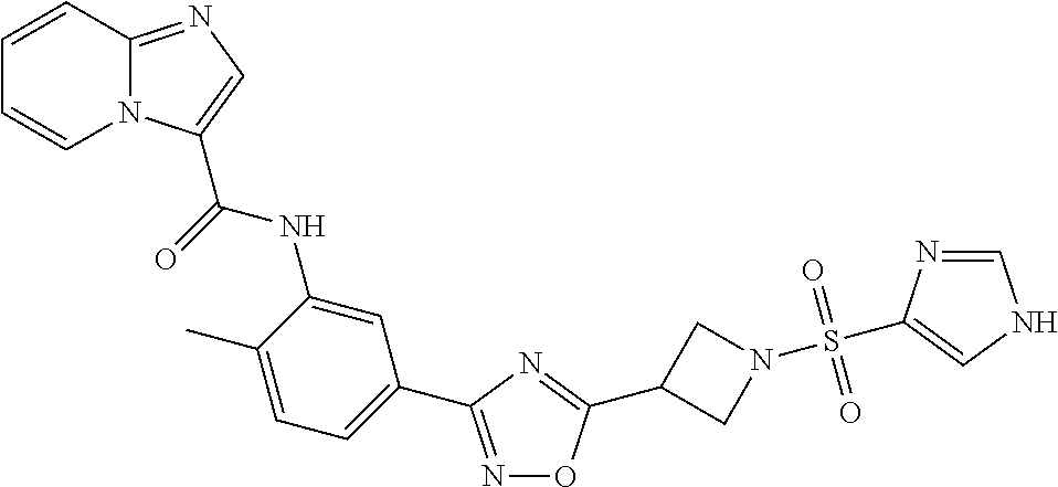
C1=CC2=NC=C(C(=O)NC3=CC(C4=NOC(C5CN(S(C6=CNC=N6)(=O)=O)C5)=N4)=CC=C3C)N2C=C1
